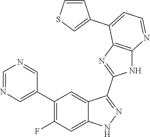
C1=NC=C(C2=C(F)C=C3C(=C2)C(C2=NC4=C(N2)N=CC=C4C2=CSC=C2)=NN3)C=N1
